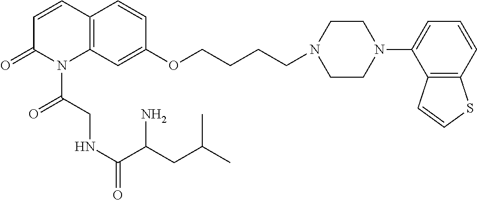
C12=C(C=C(OCCCCN3CCN(C4=CC=CC5=C4C=CS5)CC3)C=C1)N(C(CNC(=O)C(N)CC(C)C)=O)C(=O)C=C2
